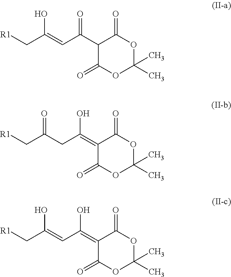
C(C(=CC(C1C(=O)OC(C)(C)OC1=O)=O)O)[R1].C(C(CC(=C1C(=O)OC(C)(C)OC1=O)O)=O)[R1].C(C(=CC(=C1C(=O)OC(C)(C)OC1=O)O)O)[R1]
